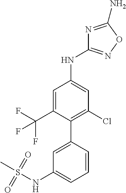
C1(NC2=CC(Cl)=C(C3=CC(NS(C)(=O)=O)=CC=C3)C(C(F)(F)F)=C2)=NOC(N)=N1
